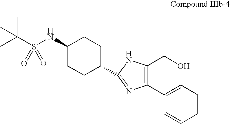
C1(NS(C(C)(C)C)(=O)=O)CCC(C2=NC(C3=CC=CC=C3)=C(CO)N2)CC1
